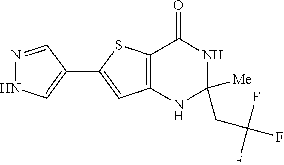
C1(C2=CC3=C(S2)C(=O)NC([Me])(CC(F)(F)F)N3)=CNN=C1
